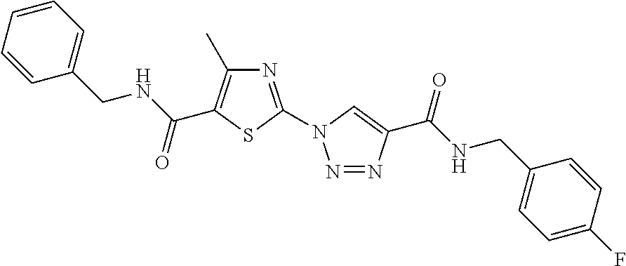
C1=CC=C(CNC(=O)C2=C(C)N=C(N3N=NC(C(NCC4=CC=C(F)C=C4)=O)=C3)S2)C=C1
